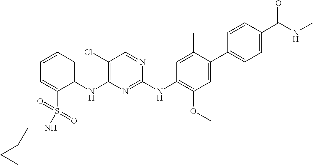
C1(NC2=C(Cl)C=NC(NC3=C(OC)C=C(C4=CC=C(C(NC)=O)C=C4)C(C)=C3)=N2)=CC=CC=C1S(=O)(=O)NCC1CC1
